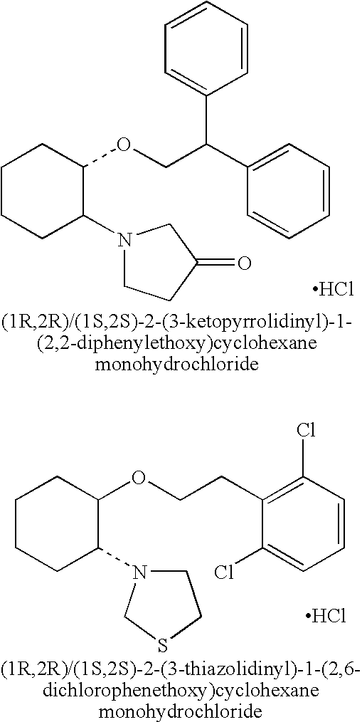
Cl.C1CCC(N2CCC(=O)C2)C(OCC(C2=CC=CC=C2)C2=CC=CC=C2)C1.Cl.C1CCC(N2CCSC2)C(OCCC2=C(Cl)C=CC=C2Cl)C1
